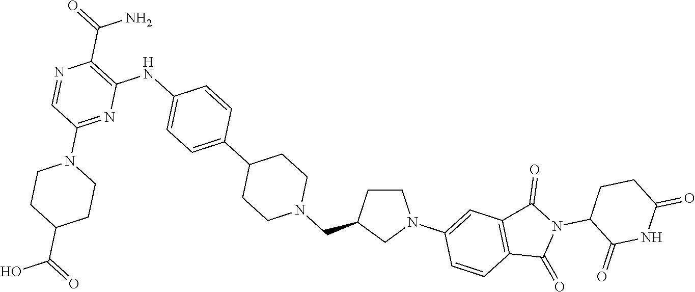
C1C(C(=O)O)CCN(C2=NC(NC3=CC=C(C4CCN(CC5CN(C6=CC7=C(C=C6)C(=O)N(C6C(=O)NC(=O)CC6)C7=O)CC5)CC4)C=C3)=C(C(=O)N)N=C2)C1
